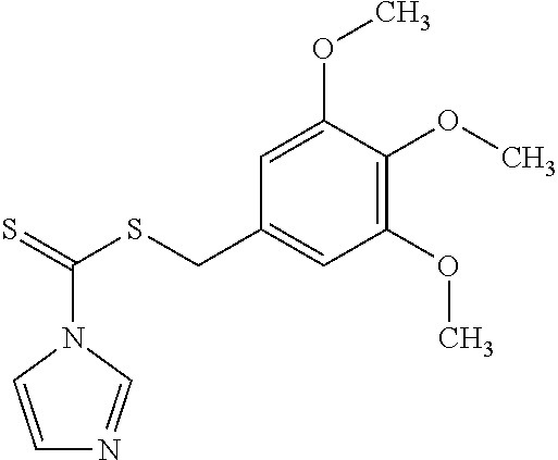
C1=CN(C(=S)SCC2=CC(OC)=C(OC)C(OC)=C2)C=N1
